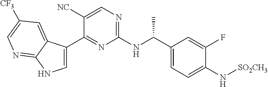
C1(C(NC2=NC=C([NC])C(C3=CNC4=NC=C([CF3])C=C34)=N2)C)=CC=C(N[SO2CH3])C(F)=C1
